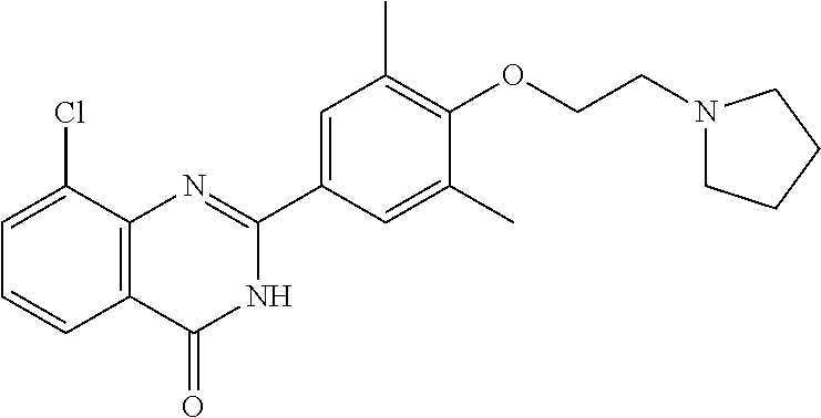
C12=C(C(=O)NC(C3=CC(C)=C(OCCN4CCCC4)C(C)=C3)=N1)C=CC=C2Cl
